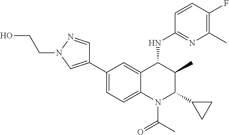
C1(C2=CN(CCO)N=C2)=CC=C2C(=C1)C(NC1=NC(C)=C(F)C=C1)C(C)C(C1CC1)N2C(C)=O
